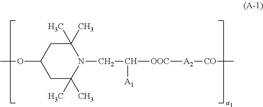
C(N1C(C)(C)CC(OC)CC1(C)C)C([OOC][A2][CO]C)[A1]
